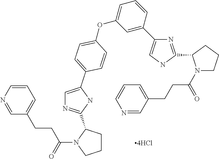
C1=CN=CC(CCC(=O)N2CCCC2C2=NC=C(C3=CC=C(OC4=CC=CC(C5=CNC(C6N(C(CCC7=CC=CN=C7)=O)CCC6)=N5)=C4)C=C3)N2)=C1
